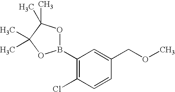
C1(B2OC(C)(C)C(C)(C)O2)=C(Cl)C=CC(COC)=C1
